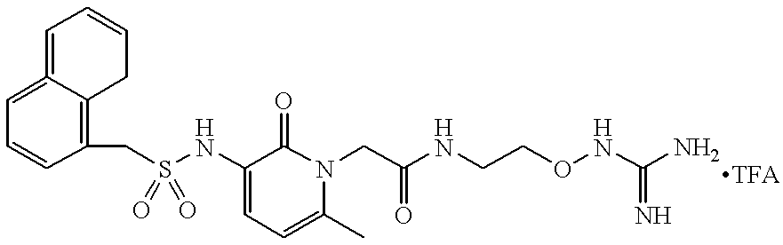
C(S(NC1=CC=C(C)N(CC(NCCONC(N)=N)=O)C1=O)(=O)=O)C1=C2C(=CC=C1)=CC=CC2.[TFA]
